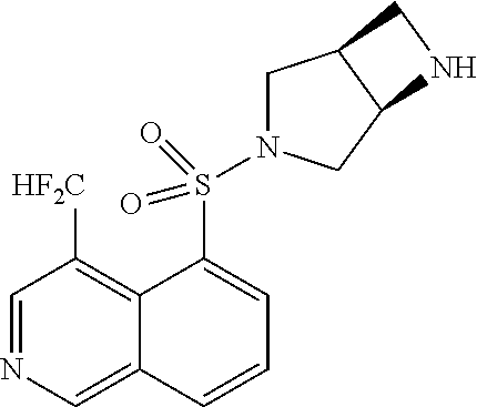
C1=NC=C2C(=C1[HF2C])C(S(=O)(=O)N1CC3C(C1)NC3)=CC=C2
